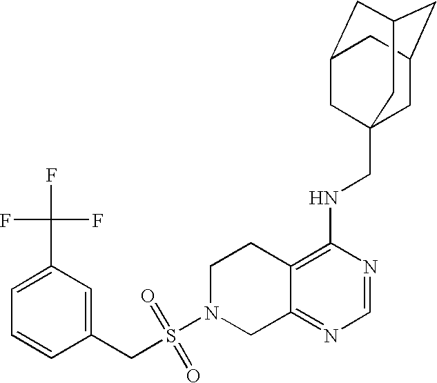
C12=C(NCC34CC5CC(CC(C3)C5)C4)N=CN=C1CN(S(=O)(=O)CC1=CC(C(F)(F)F)=CC=C1)CC2
